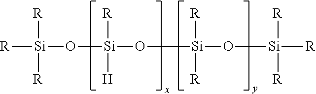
[R][Si](O[Si](O[Si](O[Si]([R])([R])[R])([R])[R])([R])[H])([R])[R]
